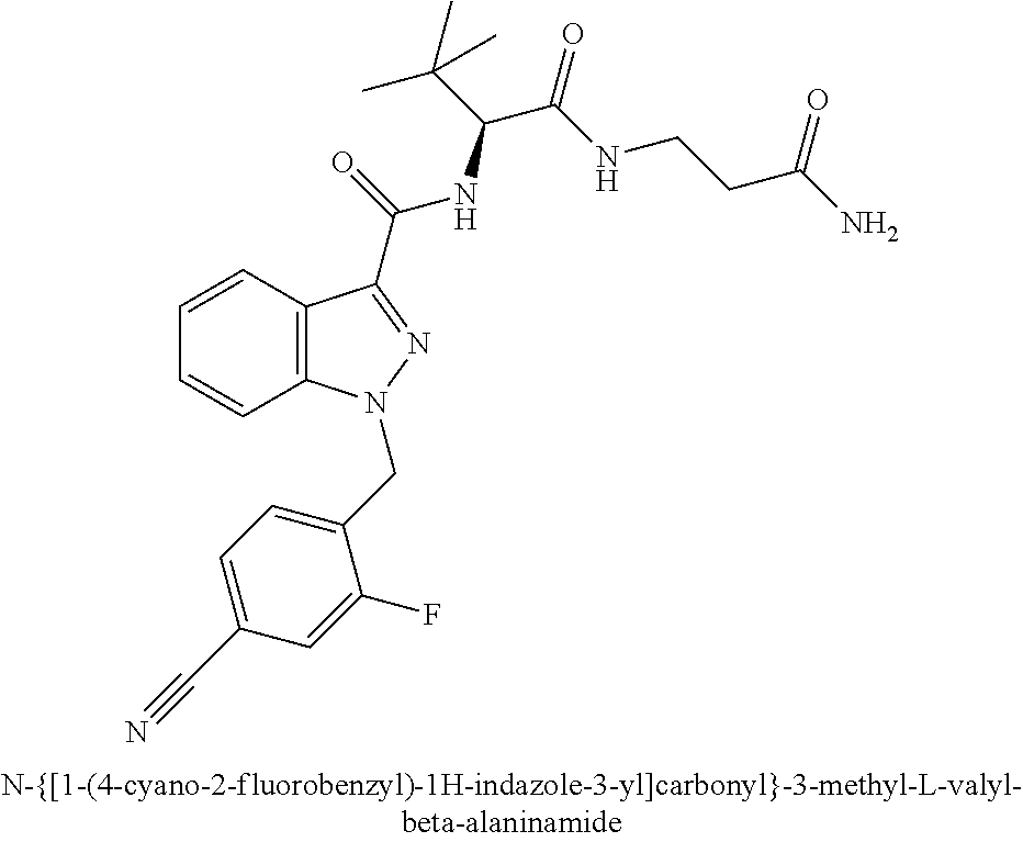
C1=CC2=C(C=C1)N(CC1=CC=C(C#N)C=C1F)N=C2C(=O)NC(C(C)(C)C)C(=O)NCCC(N)=O
